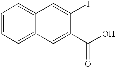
C1=CC=C2C(=C1)C=C(I)C(C(O)=O)=C2
